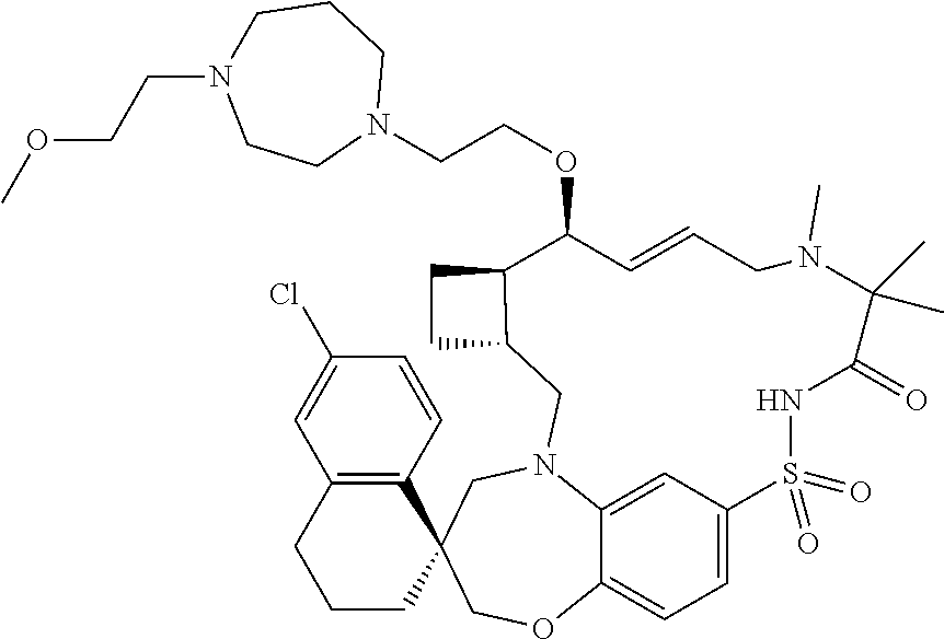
C1=C2C3=CC=C1S(=O)(=O)NC(=O)C(C)(C)N(C)CC=CC(OCCN1CCCN(CCOC)CC1)C1C(CN2CC2(CO3)C3=C(CCC2)C=C(Cl)C=C3)CC1
